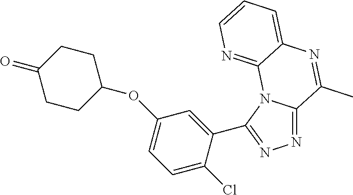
C1(OC2CCC(=O)CC2)=CC=C(Cl)C(C2=NN=C3N2C2=NC=CC=C2N=C3C)=C1
